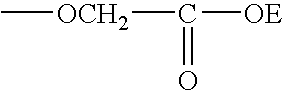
[OE]C([OCH2]C)=O
